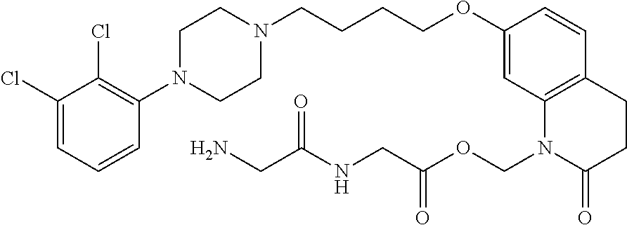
C1=C(Cl)C(Cl)=C(N2CCN(CCCCOC3=CC4=C(C=C3)CCC(=O)N4COC(CNC(CN)=O)=O)CC2)C=C1
